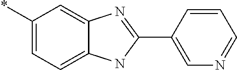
C1(*)=CC=C2C(=C1)N=C(C1=CN=CC=C1)N2
